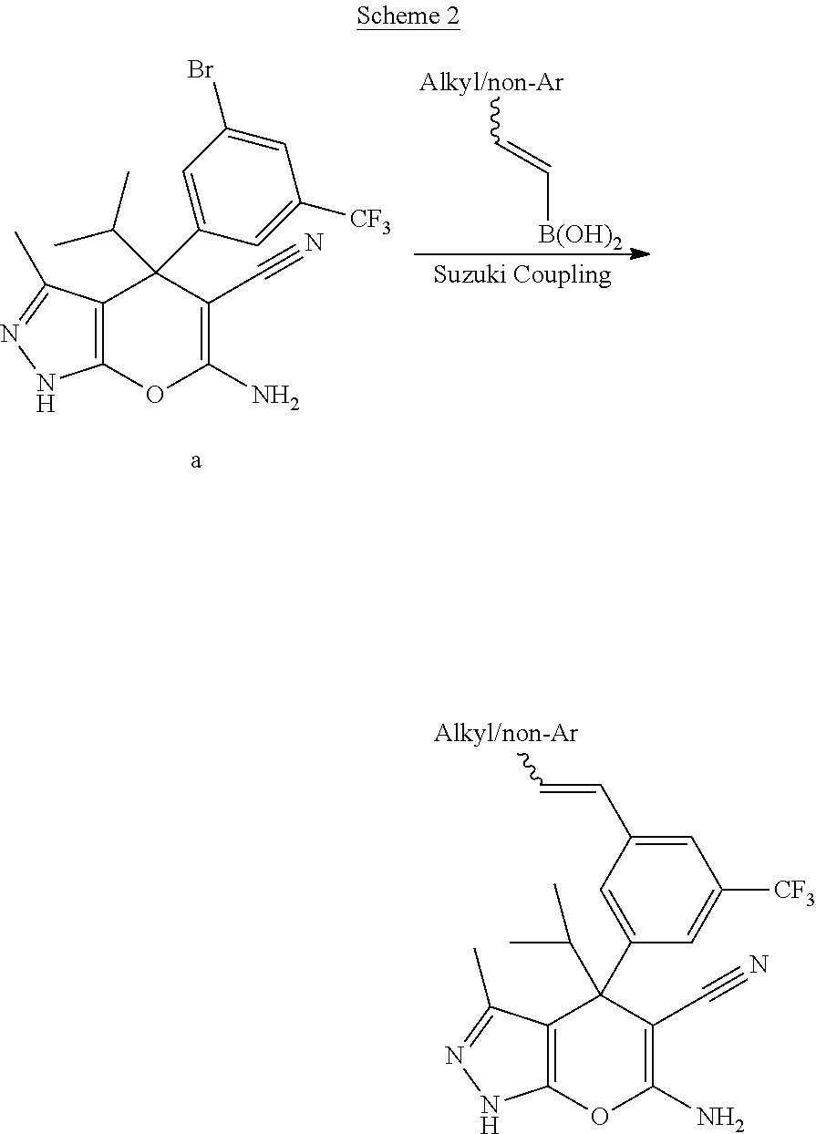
C12=C(OC(N)=C(C#N)C1(C(C)C)C1=CC(Br)=CC([CF3])=C1)NN=C2C.C([Alkyl/non-Ar])=C[B(OH)2].C12=C(OC(N)=C(C#N)C1(C(C)C)C1=CC(C=C[Alkyl/non-Ar])=CC([CF3])=C1)NN=C2C
